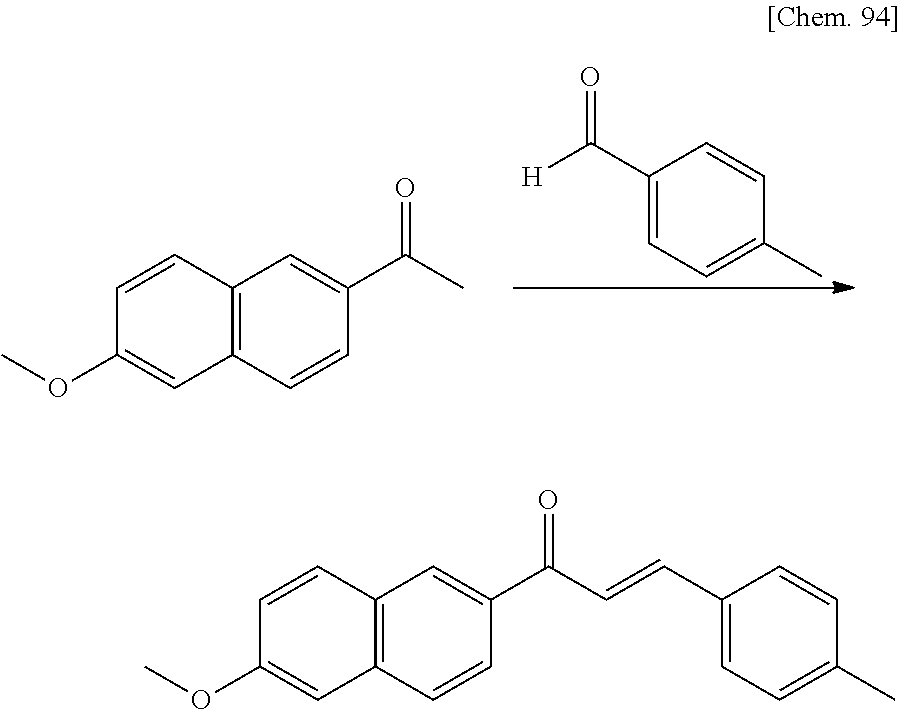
C1(C([H])=O)=CC=C(C)C=C1.C12=C(C=CC(C(C)=O)=C1)C=C(OC)C=C2.C12=C(C=CC(C(C=CC3=CC=C(C)C=C3)=O)=C1)C=C(OC)C=C2
